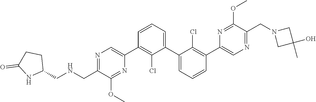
N1=C(CNCC2CCC(=O)N2)C(OC)=NC(C2=C(Cl)C(C3=CC=CC(C4=CN=C(CN5CC(C)(O)C5)C(OC)=N4)=C3Cl)=CC=C2)=C1
